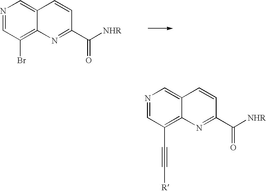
N1=CC(Br)=C2C(=C1)C=CC(C([NHR])=O)=N2.N1=CC(C#C[R])=C2C(=C1)C=CC(C([NHR])=O)=N2
